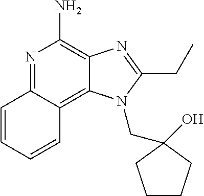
C1=CC2=NC(N)=C3C(=C2C=C1)N(CC1(O)CCCC1)C(CC)=N3
